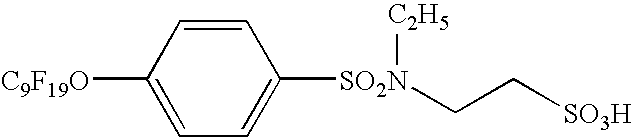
C1=CC([C9F19O])=CC=C1[SO2N]([C2H5])CC[SO3H]
